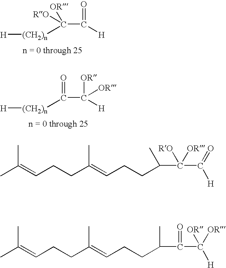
[H]C(=O)C([OR])([RO])[(CH2)n][H].[H]C([OR])(C([(CH2)n][H])=O)[OR].CC(=CCCC(=CCCC(C(C([H])=O)([OR])[RO])C)C)C.CC(=CCCC(=CCCC(C(C([H])([OR])[OR])=O)C)C)C
